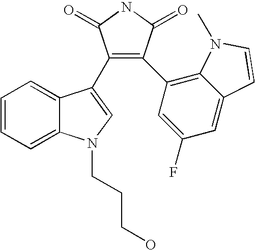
C1=CC=C2C(=C1)C(C1=C(C3=C4C(=CC(F)=C3)C=CN4C)C(=O)NC1=O)=CN2CCCO
